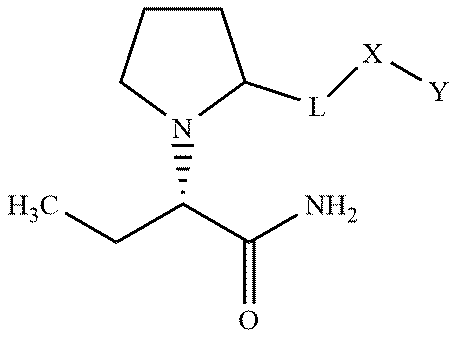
CCC(C(N)=O)N1C([L][X][Y])CCC1
